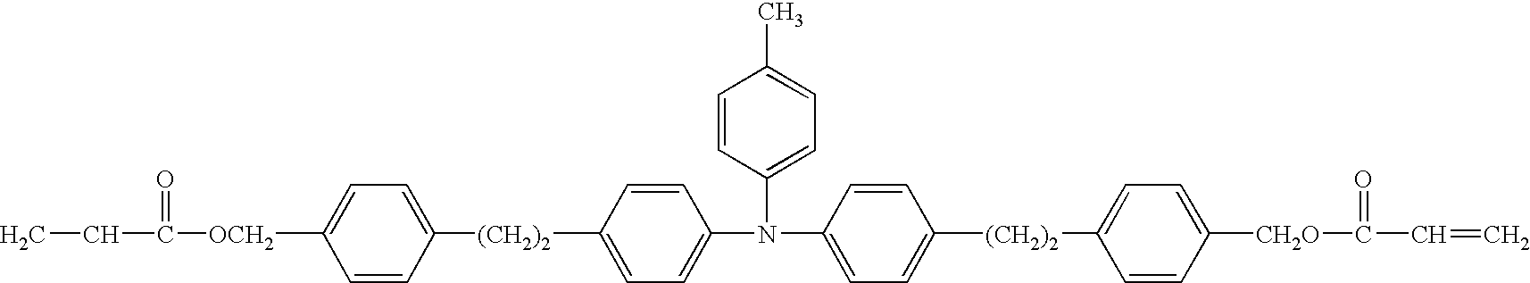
C1=CC(N(C2=CC=C([(CH2)2]C3=CC=C([OCH2]C(=O)CC)C=C3)C=C2)C2=CC=C([(CH2)2]C3=CC=C([CH2O]C(=O)C=C)C=C3)C=C2)=CC=C1C
